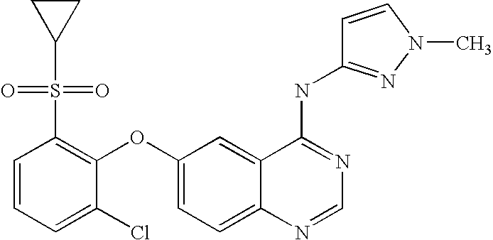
C1=CC=C(Cl)C(OC2=CC=C3C(=C2)C(NC2=NN(C)C=C2)=NC=N3)=C1S(C1CC1)(=O)=O
